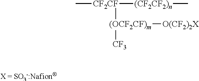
[(OCF2CF)m]([O(CF2)2X])([CF3])[CF2CF]([(CF2CF2)n]C)C
